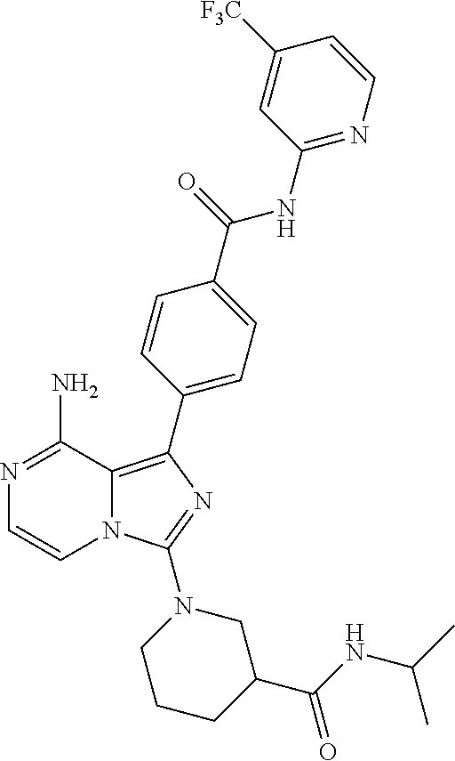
C1(N)=NC=CN2C1=C(C1=CC=C(C(=O)NC3=NC=CC([F3C])=C3)C=C1)N=C2N1CCCC(C(NC(C)C)=O)C1
